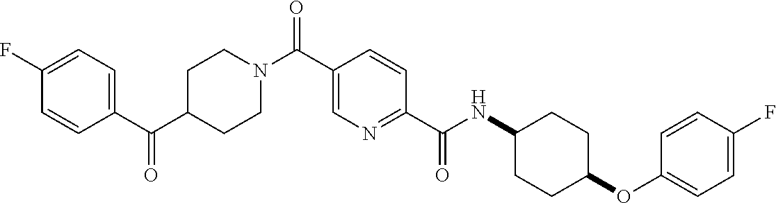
N(C(=O)C1=NC=C(C(N2CCC(C(C3=CC=C(F)C=C3)=O)CC2)=O)C=C1)C1CCC(OC2=CC=C(F)C=C2)CC1
